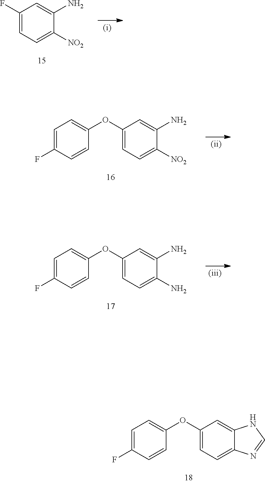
C1(F)=CC=C([NO2])C(N)=C1.C1=C(F)C=CC(OC2=CC=C([NO2])C(N)=C2)=C1.C1=C(F)C=CC(OC2=CC=C(N)C(N)=C2)=C1.C1=C(F)C=CC(OC2=CC=C3C(=C2)NC=N3)=C1
